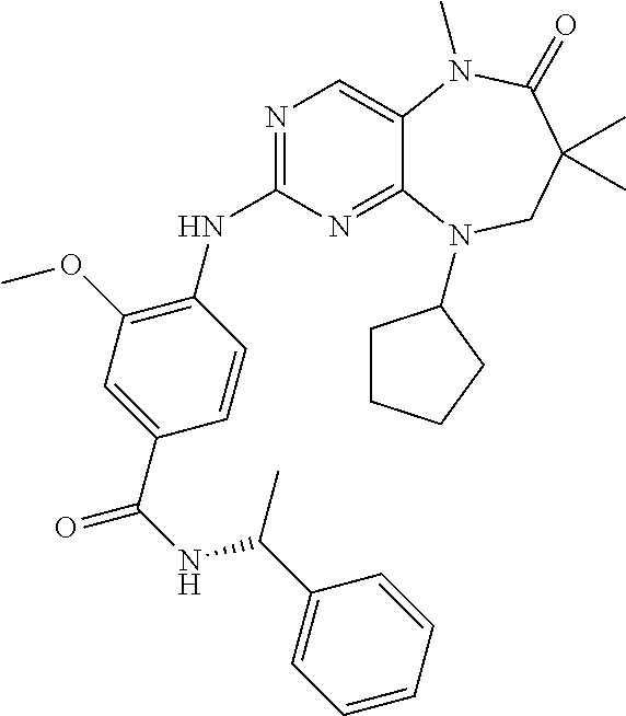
N1=C(NC2=C(OC)C=C(C(NC(C3=CC=CC=C3)C)=O)C=C2)N=C2C(=C1)N(C)C(=O)C(C)(C)CN2C1CCCC1
